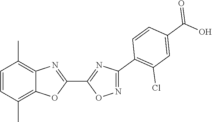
C1=CC(C)=C2C(=C1C)N=C(C1=NC(C3=C(Cl)C=C(C(O)=O)C=C3)=NO1)O2
